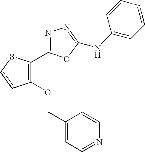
C1(COC2=C(C3=NN=C(NC4=CC=CC=C4)O3)SC=C2)=CC=NC=C1
